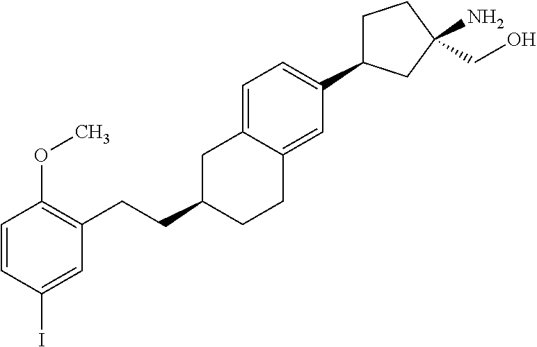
C1C(C2=CC=C3C(=C2)CCC(CCC2=C(OC)C=CC(I)=C2)C3)CC(N)(CO)C1
